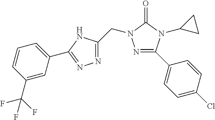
N1=C(C2=CC=C(Cl)C=C2)N(C2CC2)C(=O)N1CC1=NN=C(C2=CC=CC(C(F)(F)F)=C2)N1
